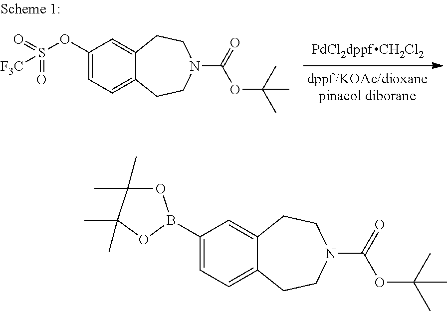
C12=CC(OS(=O)([F3C])=O)=CC=C1CCN(C(=O)OC(C)(C)C)CC2.C12=CC(B3OC(C)(C)C(C)(C)O3)=CC=C1CCN(C(=O)OC(C)(C)C)CC2
